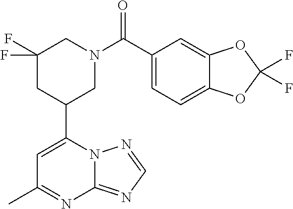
N12C(=NC=N1)N=C(C)C=C2C1CN(C(=O)C2=CC=C3C(=C2)OC(F)(F)O3)CC(F)(F)C1
